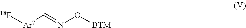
[Ar7](C=NO[BTM])[18F]
